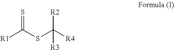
S=C(SC([R4])([R2])[R3])[R1]
